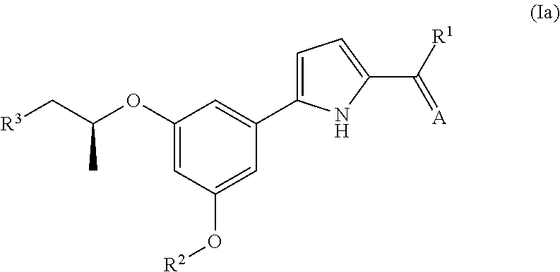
[R2]OC1=CC(C2=CC=C(C([R1])=[A])N2)=CC(OC(C[R3])C)=C1
